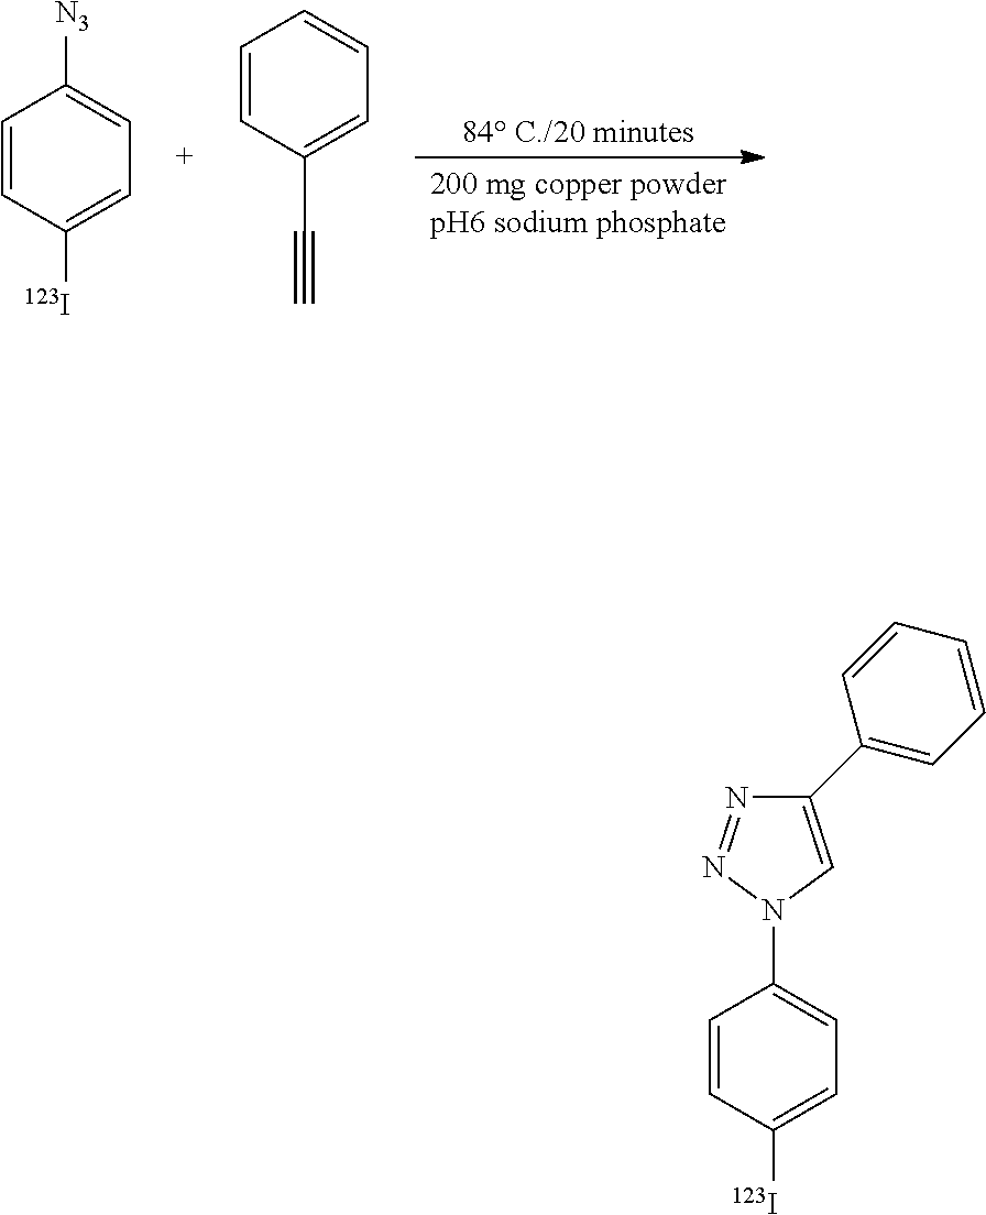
C1=CC([123I])=CC=C1N1C=C(C2=CC=CC=C2)N=N1.C1=CC([123I])=CC=C1[N3].[84 C./20 minutes].C1=CC(C#C)=CC=C1
